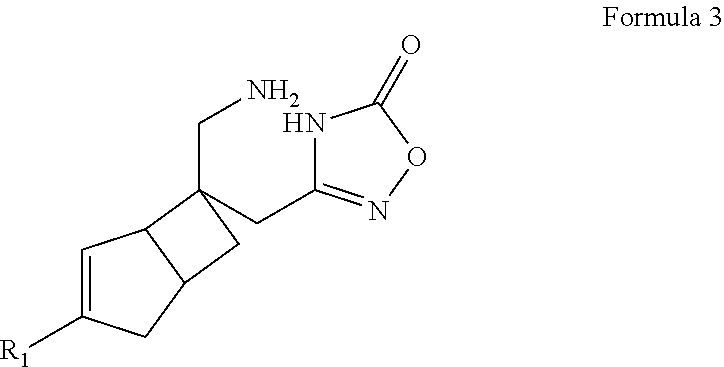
C1=C([R1])CC2C1C(CN)(CC1=NOC(=O)N1)C2
